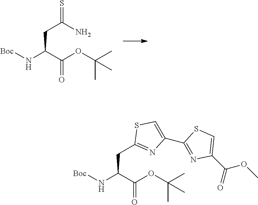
[Boc]NC(C(OC(C)(C)C)=O)CC(=S)N.[Boc]NC(C(OC(C)(C)C)=O)CC1=NC(C2=NC(C(=O)OC)=CS2)=CS1
